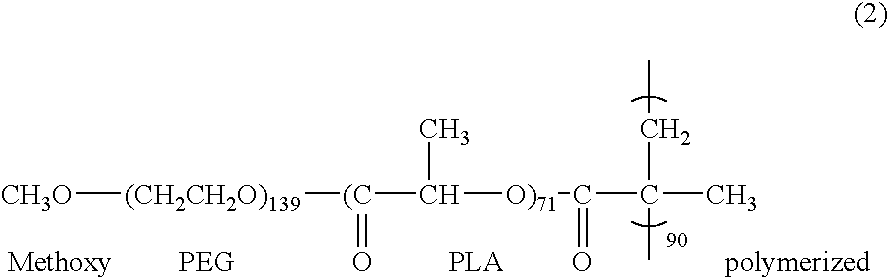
[CH3O][(CH2CH2O)139][(C](C([O)71]C(=O)C(C)(C)CC)C)=O.[Methoxy].[PEG].[PLA].[polymerized]
